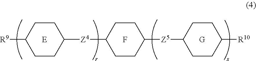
[R9]C1CCC([Z4]C2CCC([Z5]C3CCC([R10])CC3)CC2)CC1.F.[G].[E]
